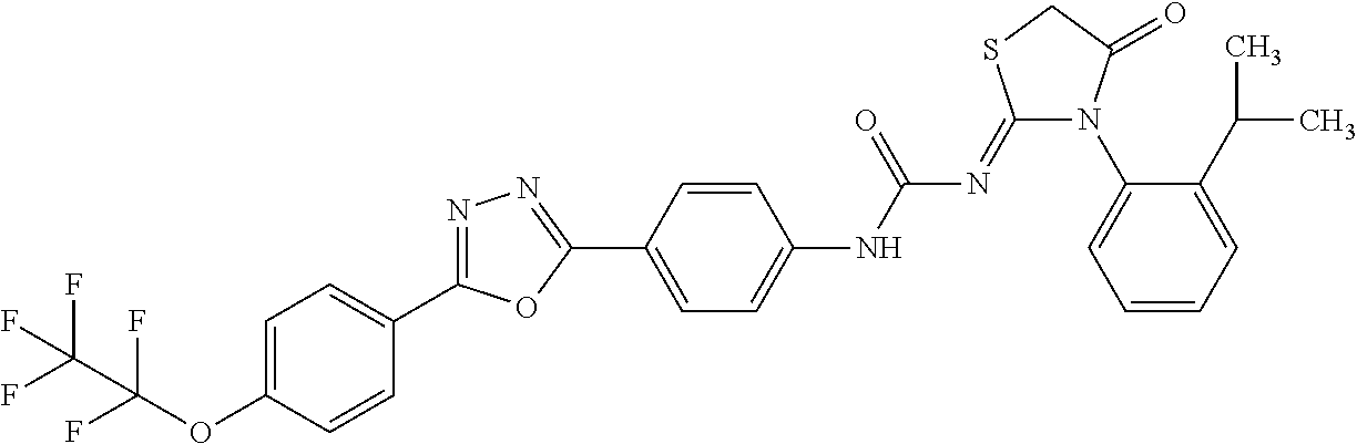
C1=C(OC(F)(F)C(F)(F)F)C=CC(C2=NN=C(C3=CC=C(NC(N=C4N(C5=CC=CC=C5C(C)C)C(=O)CS4)=O)C=C3)O2)=C1
